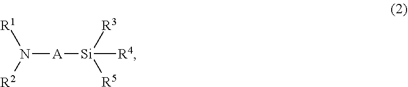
N([A][Si]([R5])([R3])[R4])([R2])[R1]
